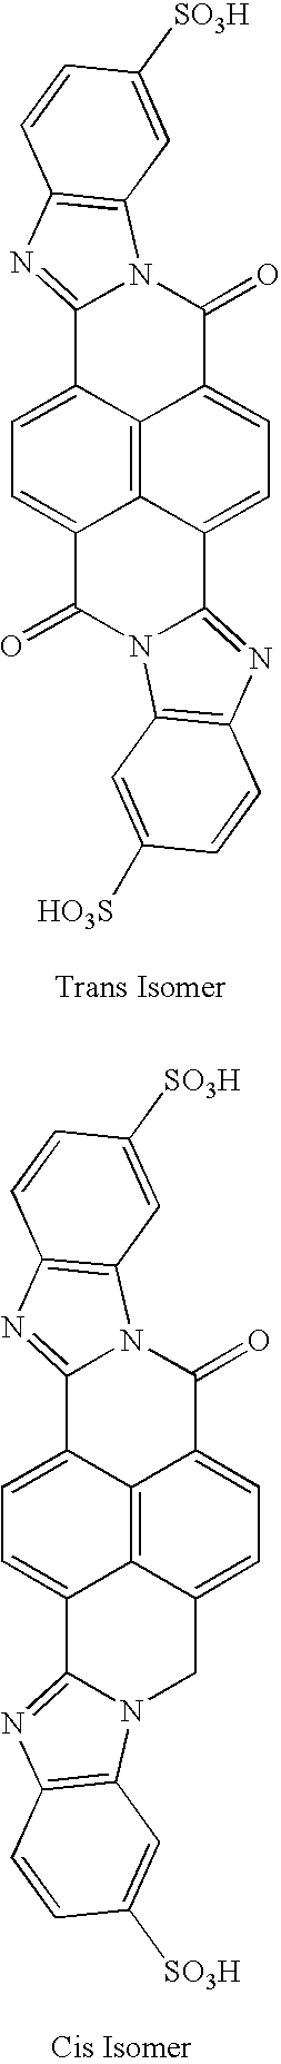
C12=NC3=C(N1C(=O)C1=CC=C4C5=C1C2=CC=C5C(=O)N1C4=NC2=C1C=C([HO3S])C=C2)C=C([SO3H])C=C3.C12=NC3=C(N1C(=O)C1=CC=C4C5=C1C2=CC=C5C1=NC2=C(N1C4)C=C([SO3H])C=C2)C=C([SO3H])C=C3
